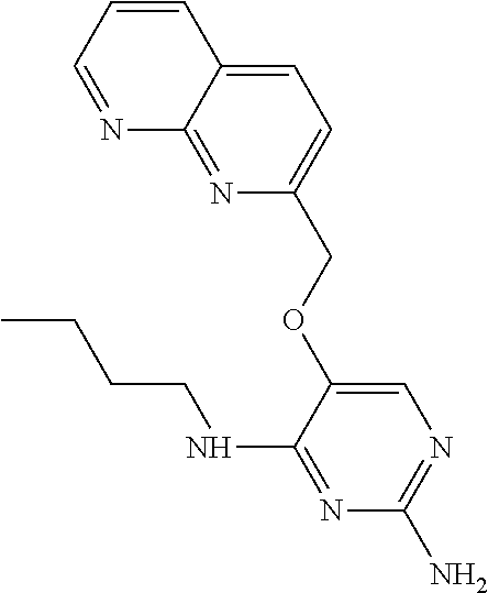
C1=CC=NC2=NC(COC3=CN=C(N)N=C3NCCCC)=CC=C12
